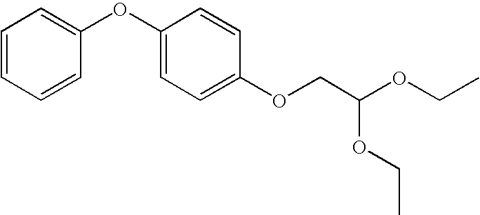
C1=CC=CC(OC2=CC=C(OCC(OCC)OCC)C=C2)=C1
